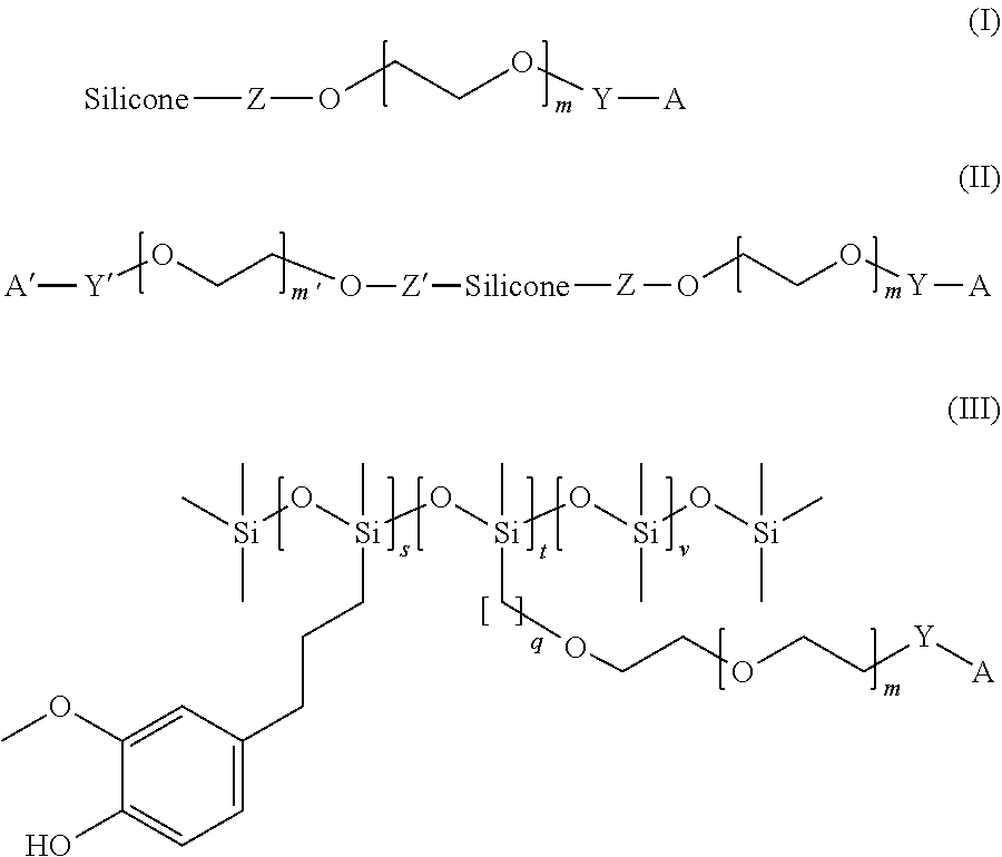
[Z](OCCO[Y][A])[Silicone].[Z](OCCO[Y][A])[Silicone][Z]OCCO[Y][A].C[Si](O[Si](O[Si](O[Si](O[Si](C)(C)C)(C)C)(COCCOCC[Y][A])C)(CCCC1=CC=C(O)C(OC)=C1)C)(C)C
